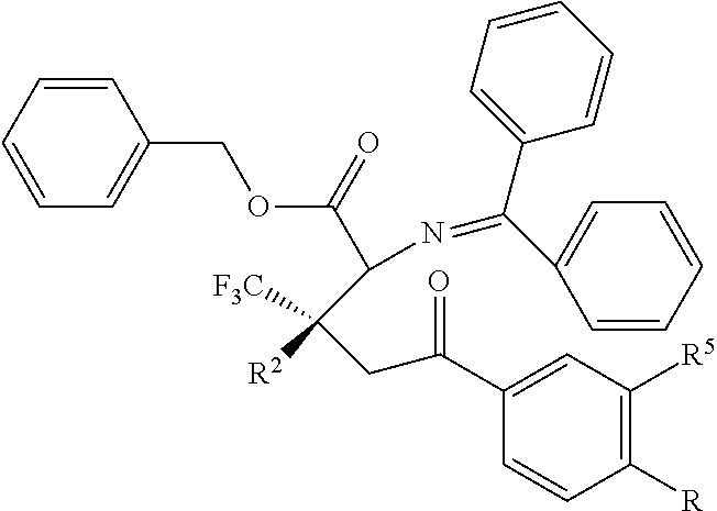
C(C(OCC1=CC=CC=C1)=O)(C([R2])([CF3])CC(C1=CC([R5])=C([R])C=C1)=O)N=C(C1=CC=CC=C1)C1=CC=CC=C1
